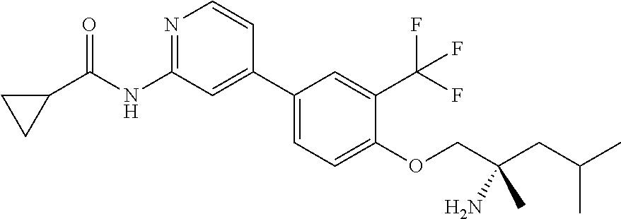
N1=C(NC(=O)C2CC2)C=C(C2=CC=C(OCC(CC(C)C)(C)N)C(C(F)(F)F)=C2)C=C1
